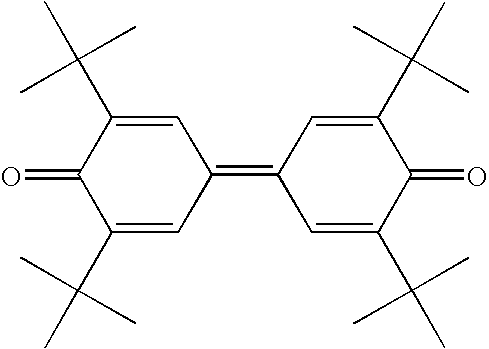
C1(C(C)(C)C)=CC(=C2C=C(C(C)(C)C)C(=O)C(C(C)(C)C)=C2)C=C(C(C)(C)C)C1=O
